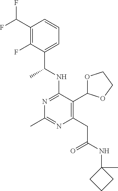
N1=C(NC(C)C2=CC=CC(C(F)F)=C2F)C(C2OCCO2)=C(CC(=O)NC2(C)CCC2)N=C1C
